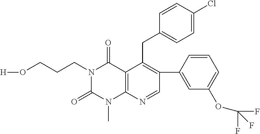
C1=CC(Cl)=CC=C1CC1=C(C2=CC(OC(F)(F)F)=CC=C2)C=NC2=C1C(=O)N(CCCO[H])C(=O)N2C
